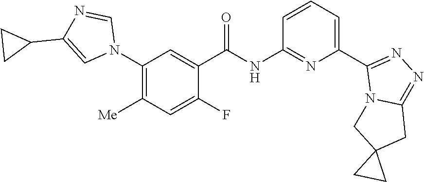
C1(N2C=NC(C3CC3)=C2)=C([Me])C=C(F)C(C(NC2=NC(C3=NN=C4N3CC3(C4)CC3)=CC=C2)=O)=C1
